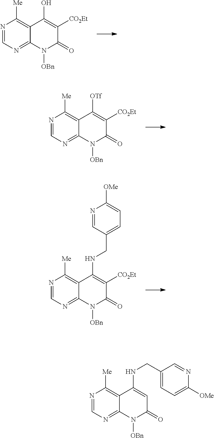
N1=CN=C2C(=C1[Me])C(O)=C([CO2Et])C(=O)N2[OBn].N1=CN=C2C(=C1[Me])C([OTf])=C([CO2Et])C(=O)N2[OBn].N1=CN=C2C(=C1[Me])C(NCC1=CC=C([OMe])N=C1)=C([CO2Et])C(=O)N2[OBn].N1=CN=C2C(=C1[Me])C(NCC1=CC=C([OMe])N=C1)=CC(=O)N2[OBn]
